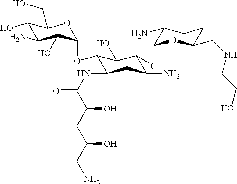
C1(O)C(N)C(O)C(OC2C(NC(=O)C(CC(CN)O)O)CC(N)C(OC3C(N)CCC(CNCCO)O3)C2O)OC1CO
